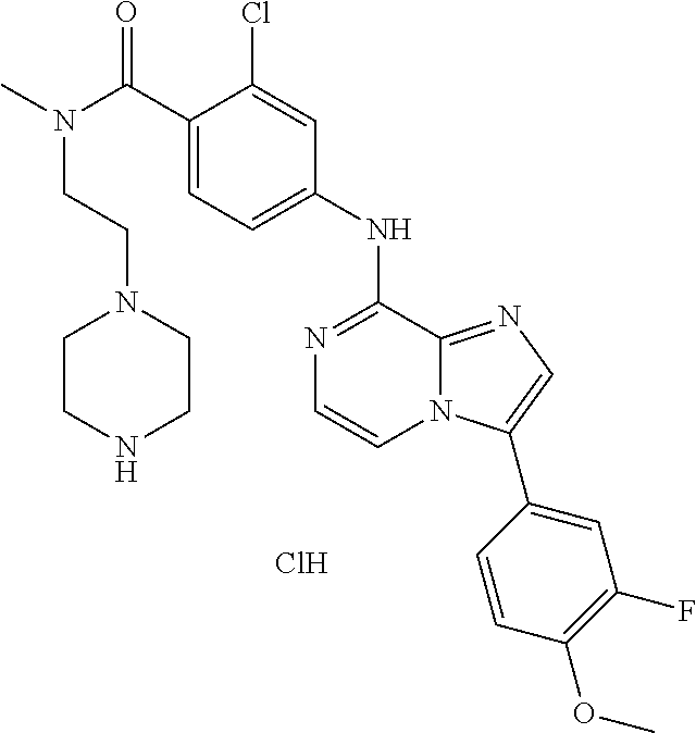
C1(NC2=NC=CN3C2=NC=C3C2=CC(F)=C(OC)C=C2)=CC=C(C(N(CCN2CCNCC2)C)=O)C(Cl)=C1.Cl
